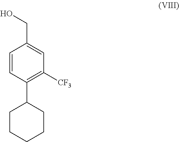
C1=CC(C2CCCCC2)=C([CF3])C=C1CO
